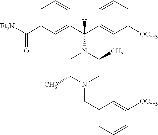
C1=C(C([Et2N])=O)C=C(C(C2=CC([OCH3])=CC=C2)(N2CC(C)N(CC3=CC=CC([OCH3])=C3)CC2C)[H])C=C1
